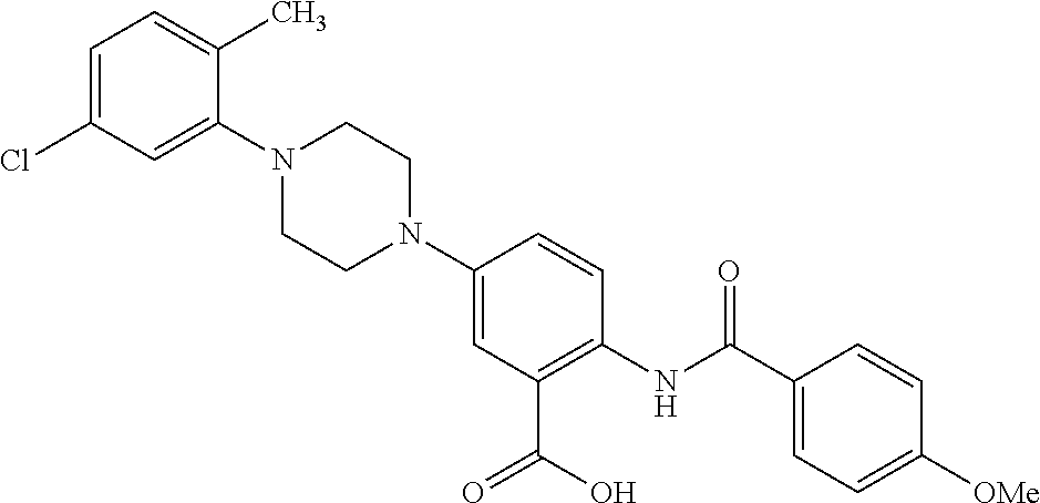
N1(C2=CC(C(O)=O)=C(NC(=O)C3=CC=C([OMe])C=C3)C=C2)CCN(C2=CC(Cl)=CC=C2C)CC1
